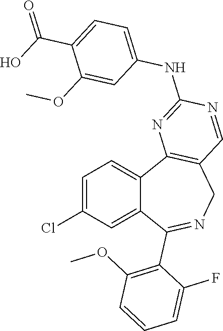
C1=C(Cl)C=C2C(=C1)C1=C(CN=C2C2=C(OC)C=CC=C2F)C=NC(NC2=CC=C(C(O)=O)C(OC)=C2)=N1
